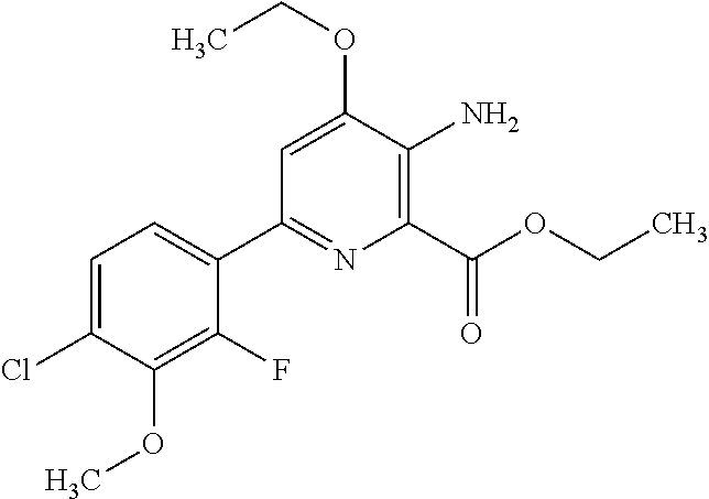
C1(F)=C(OC)C(Cl)=CC=C1C1=NC(C(OCC)=O)=C(N)C(OCC)=C1
